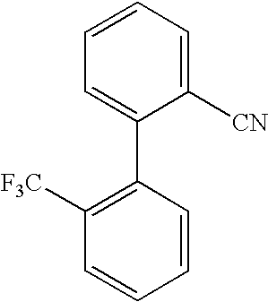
C1=C(C2=C([F3C])C=CC=C2)C([CN])=CC=C1
